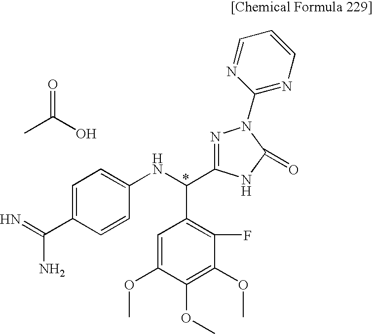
CC(O)=O.C1=C(C(N)=N)C=CC(NC(C2=C(F)C(OC)=C(OC)C(OC)=C2)C2=NN(C3=NC=CC=N3)C(=O)N2)=C1
